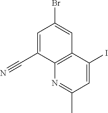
C1=C(C#N)C2=C(C=C1Br)C(I)=CC(C)=N2
